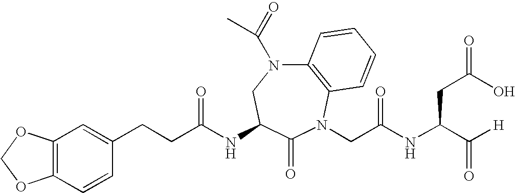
C12=C(N(CC(NC(C([H])=O)CC(=O)O)=O)C(=O)C(NC(CCC3=CC4=C(C=C3)OCO4)=O)CN1C(=O)C)C=CC=C2
